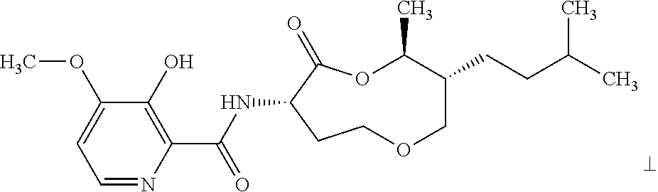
C1=NC(C(NC2C(=O)OC(C)C(CCC(C)C)COCC2)=O)=C(O)C(OC)=C1
